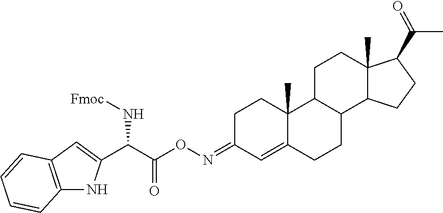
C12=C(C=C(C(C(ON=C3C=C4C(C)(CC3)C3C(CC4)C4C(C)(CC3)C(C(C)=O)CC4)=O)N[Fmoc])N1)C=CC=C2
